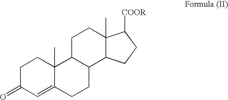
C1C(=O)C=C2C(C)(C1)C1C(CC2)C2C(C)(CC1)C([COOR])CC2
